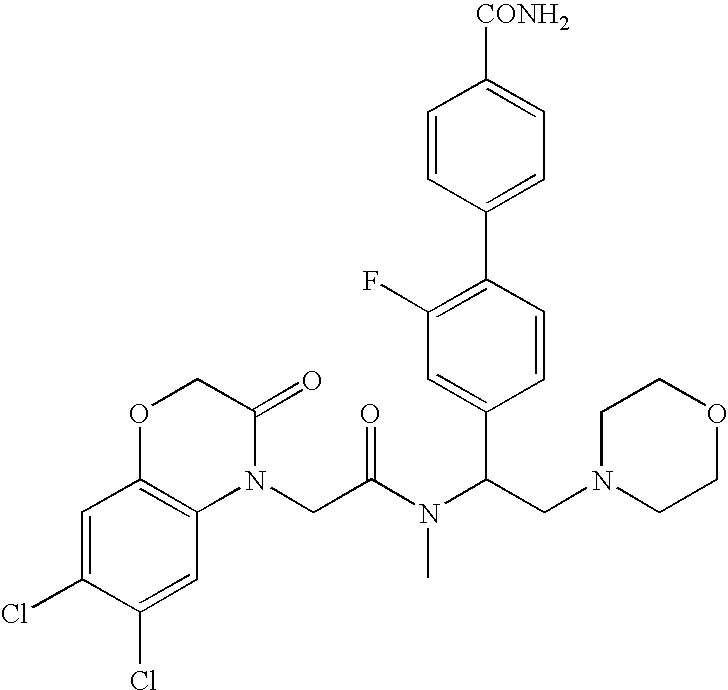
C1=C(Cl)C(Cl)=CC2=C1OCC(=O)N2CC(=O)N(C(C1=CC(F)=C(C2=CC=C([CONH2])C=C2)C=C1)CN1CCOCC1)C
